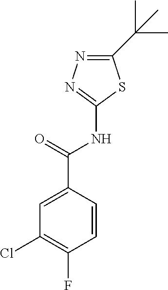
C1(C(C)(C)C)=NN=C(NC(C2=CC(Cl)=C(F)C=C2)=O)S1
